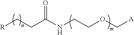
[R]CCC(NCCOC[A])=O
